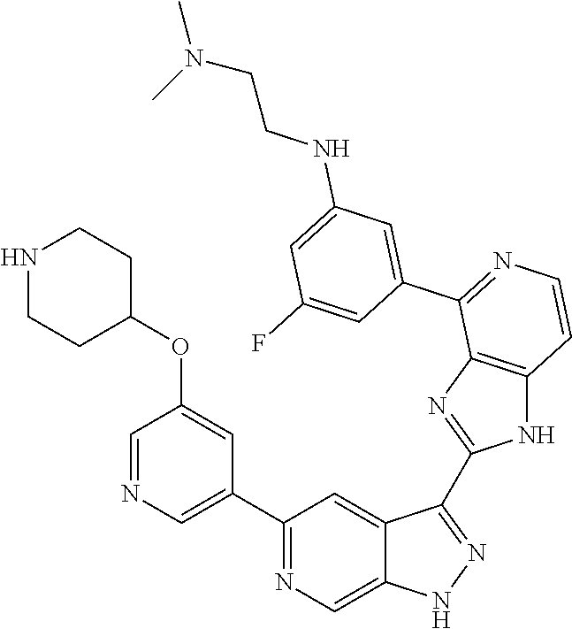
C1(C2=CN=CC(OC3CCNCC3)=C2)=NC=C2C(=C1)C(C1=NC3=C(N1)C=CN=C3C1=CC(NCCN(C)C)=CC(F)=C1)=NN2
